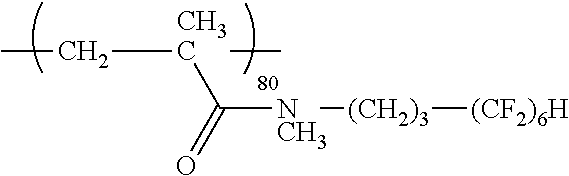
[NCH3](C(=O)[CH3C](CC)C)[(CH2)3][(CF2)6H]
